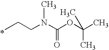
C(CC)N(C(OC(C)(C)C)=O)C
